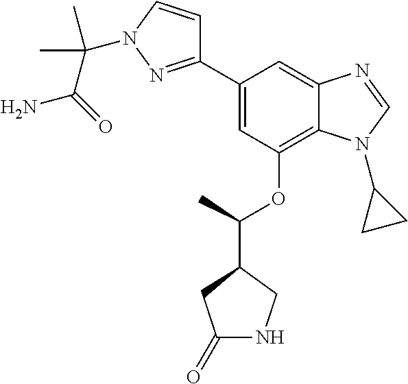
C1(C2=NN(C(C(N)=O)(C)C)C=C2)=CC(OC(C2CC(=O)NC2)C)=C2C(=C1)N=CN2C1CC1
